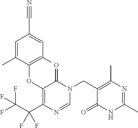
C1=C(C)C(OC2=C(C(F)(C(F)(F)F)F)N=CN(CC3=C(C)N=C(C)NC3=O)C2=O)=C(C)C=C1C#N
